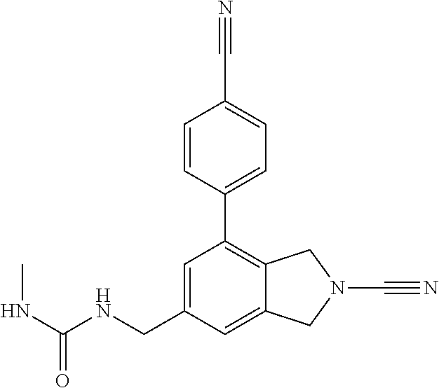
C1=C2C(=C(C3=CC=C(C#N)C=C3)C=C1CNC(NC)=O)CN(C#N)C2
